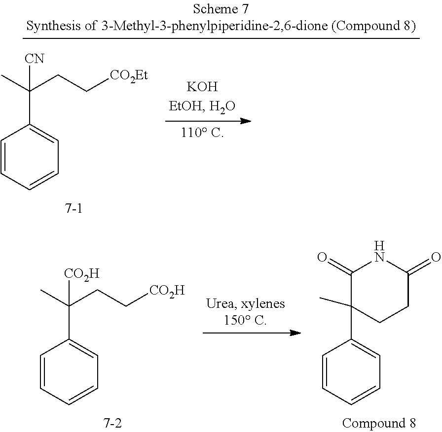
C1=CC(C(C)(CC[CO2H])[CO2H])=CC=C1.C1=CC(C2(C)C(=O)NC(=O)CC2)=CC=C1.C1=CC(C(C)(CC[CO2Et])[CN])=CC=C1
